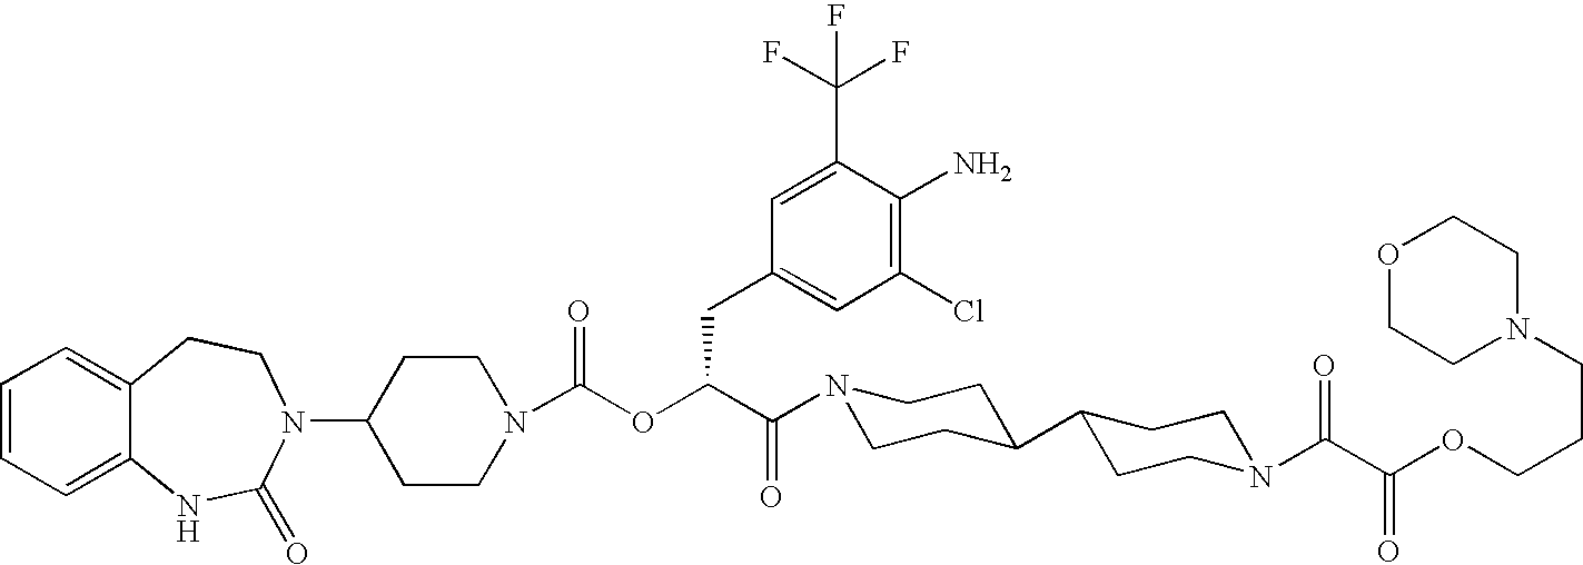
C1=CC=C2C(=C1)CCN(C1CCN(C(OC(C(N3CCC(C4CCN(C(C(OCCCN5CCOCC5)=O)=O)CC4)CC3)=O)CC3=CC(Cl)=C(N)C(C(F)(F)F)=C3)=O)CC1)C(=O)N2
